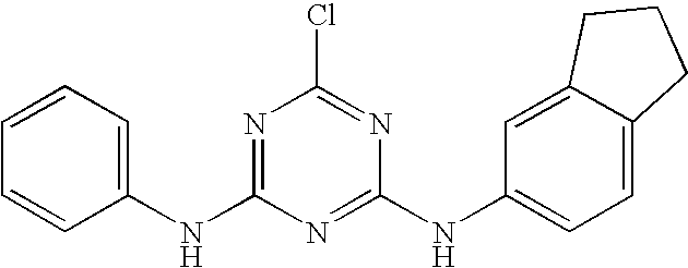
C1(NC2=NC(Cl)=NC(NC3=CC=C4C(=C3)CCC4)=N2)=CC=CC=C1
